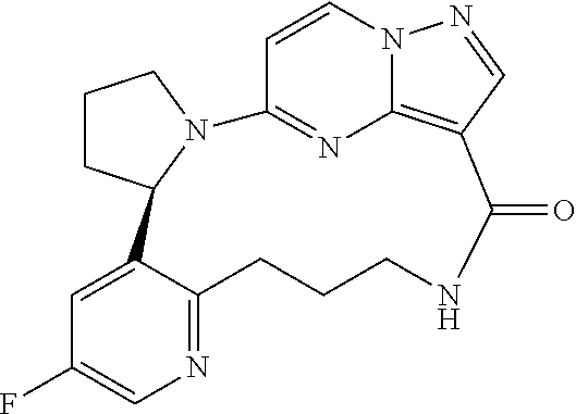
C1CC2N(C1)C1=NC3=C(C(=O)NCCCC4=NC=C(F)C=C24)C=NN3C=C1
